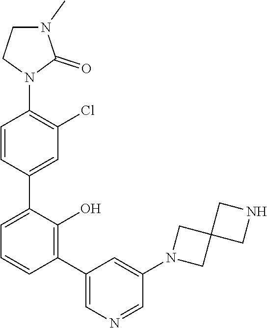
C1=C(C2=CC(Cl)=C(N3C(=O)N(C)CC3)C=C2)C(O)=C(C2=CN=CC(N3CC4(C3)CNC4)=C2)C=C1
